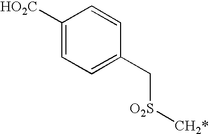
C1([HO2C])=CC=C(C[O2S][CH2*])C=C1
